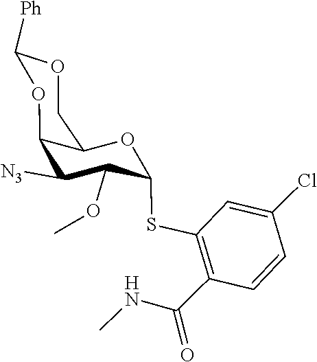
[N3]C1C(OC)C(SC2=C(C(NC)=O)C=CC(Cl)=C2)OC2C1OC([Ph])OC2
